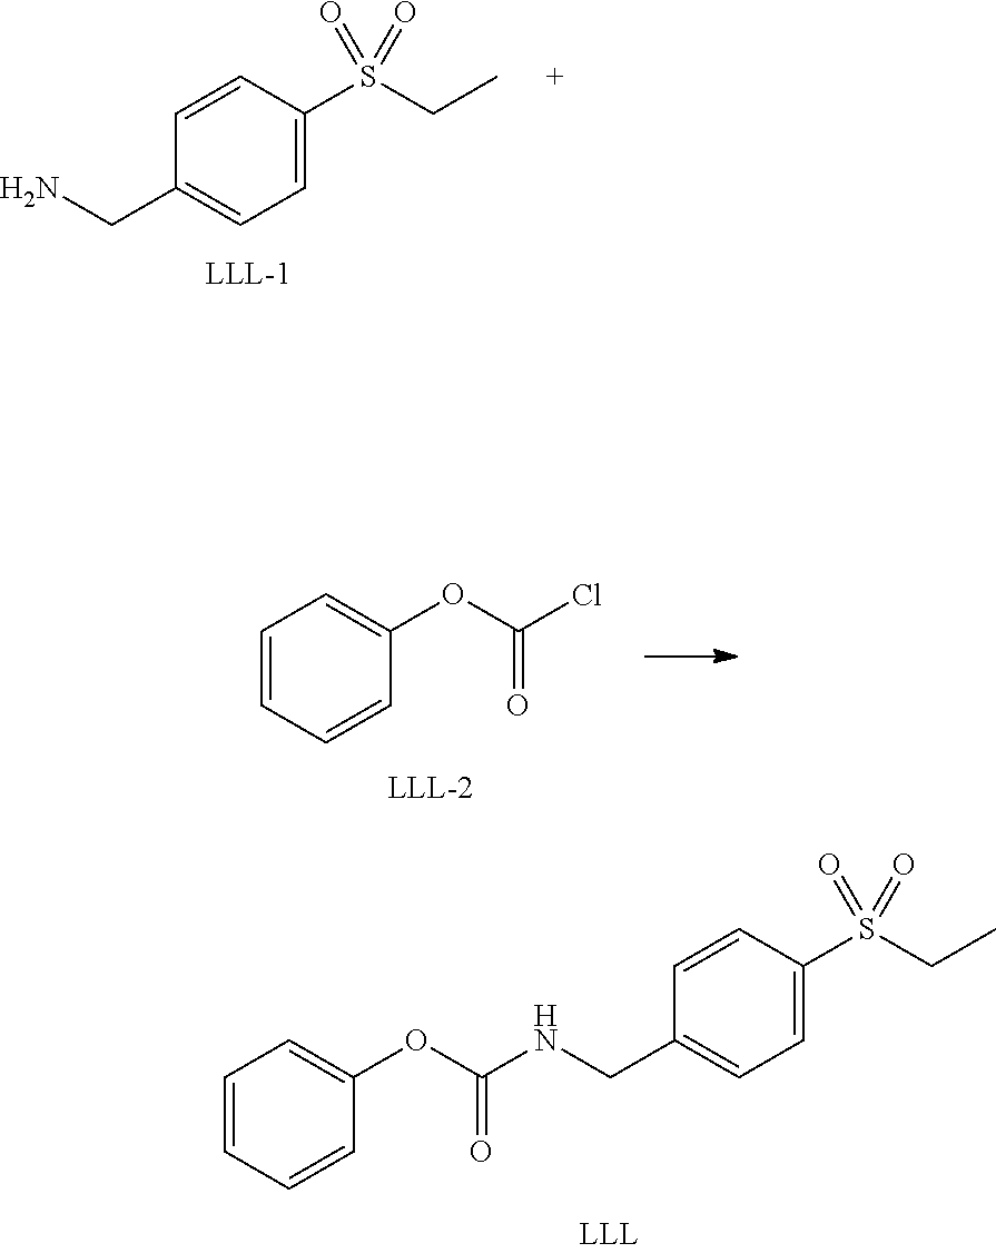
C1=CC(S(CC)(=O)=O)=CC=C1CN.C1=CC=CC(OC(Cl)=O)=C1.C1=CC=CC(OC(NCC2=CC=C(S(CC)(=O)=O)C=C2)=O)=C1
